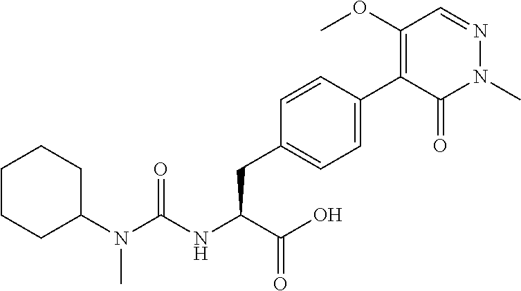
N(C(NC(C(=O)O)CC1=CC=C(C2=C(OC)C=NN(C)C2=O)C=C1)=O)(C1CCCCC1)C
